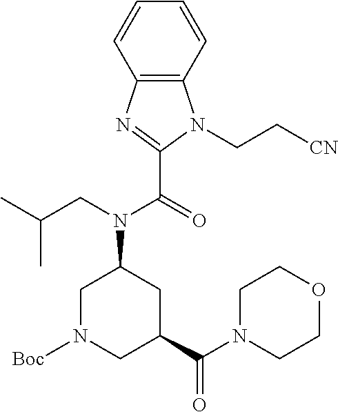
C1N([Boc])CC(C(N2CCOCC2)=O)CC1N(CC(C)C)C(=O)C1=NC2=C(N1CC[CN])C=CC=C2
